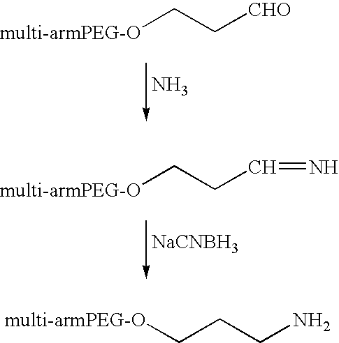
[multi-armPEG-O]CCCN.[multi-armPEG-O]CC[CHO].N.[multi-armPEG-O]CCC=N.[NaCNBH3]
